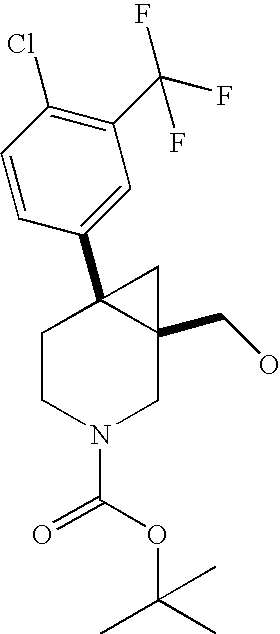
C1CN(C(OC(C)(C)C)=O)CC2(CO)C1(C1=CC(C(F)(F)F)=C(Cl)C=C1)C2
